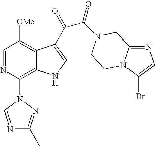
C1=NC(N2N=C(C)N=C2)=C2C(=C1[OMe])C(C(=O)C(=O)N1CC3=NC=C(Br)N3CC1)=CN2
